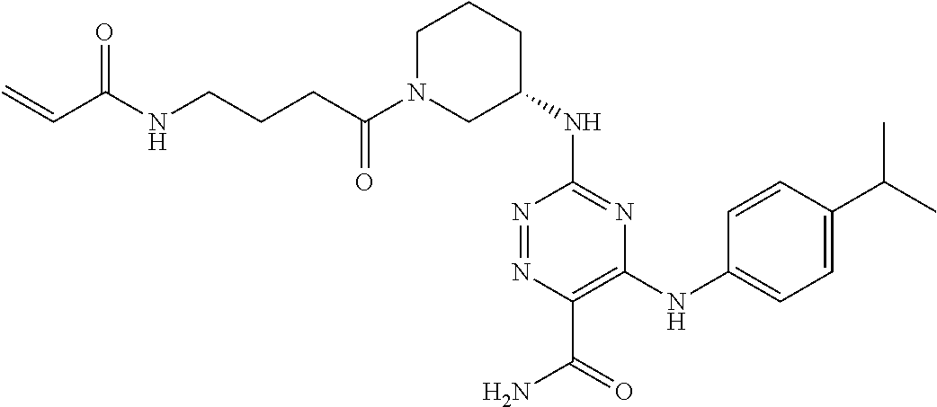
N(C1=NC(NC2=CC=C(C(C)C)C=C2)=C(C(N)=O)N=N1)C1CCCN(C(CCCNC(C=C)=O)=O)C1
